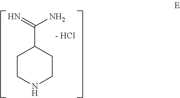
C1CNCCC1C(=N)N.[- HCl]
